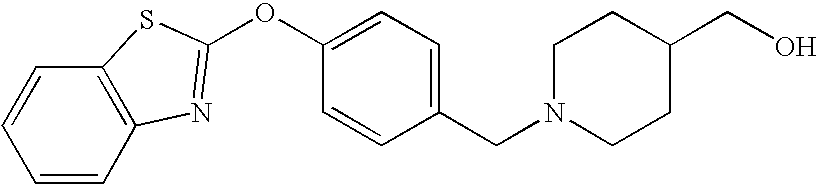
C1=CC(CN2CCC(CO)CC2)=CC=C1OC1=NC2=C(C=CC=C2)S1
